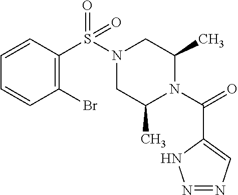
C1=CC(S(N2CC(C)N(C(=O)C3=CN=NN3)C(C)C2)(=O)=O)=C(Br)C=C1
